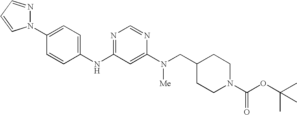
C1(N2N=CC=C2)=CC=C(NC2=NC=NC(N([Me])CC3CCN(C(OC(C)(C)C)=O)CC3)=C2)C=C1
